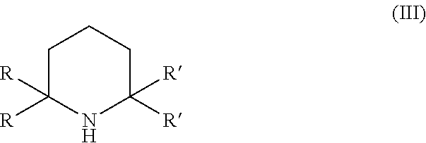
C1C([R])([R])NC([R])([R])CC1
